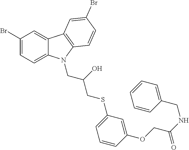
C1(Br)=CC=C2C(=C1)C1=C(N2CC(CSC2=CC=CC(OCC(NCC3=CC=CC=C3)=O)=C2)O)C=CC(Br)=C1
